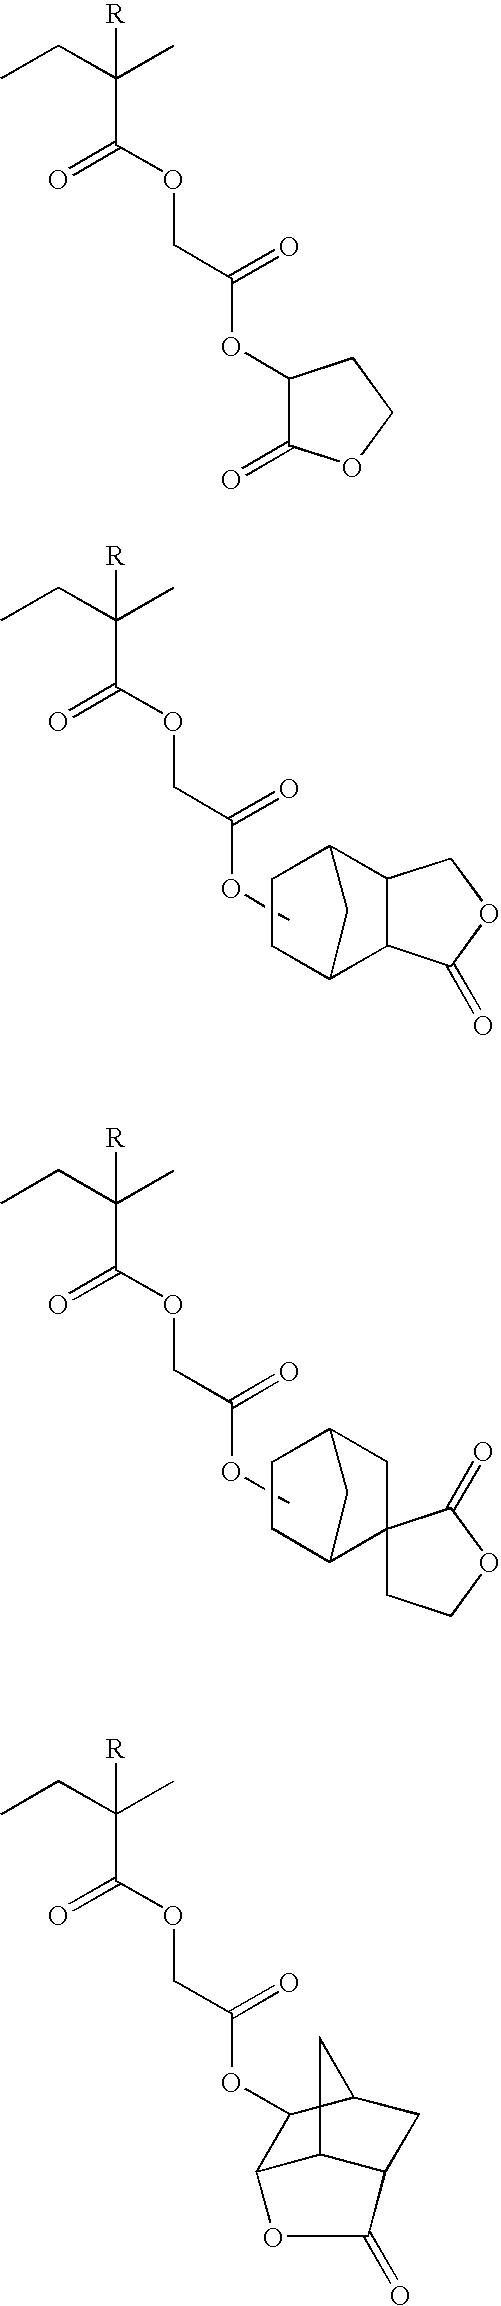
CCC(C)([R])C(OCC(OC)=O)=O.C1CC2C3C(C1C2)COC3=O.CCC(C)([R])C(OCC(OC)=O)=O.C1CC2C3(CC1C2)CCOC3=O.CCC(C)([R])C(OCC(OC1C(=O)OCC1)=O)=O.CCC(C)([R])C(OCC(OC1C2C3C(CC1C3)C(=O)O2)=O)=O
